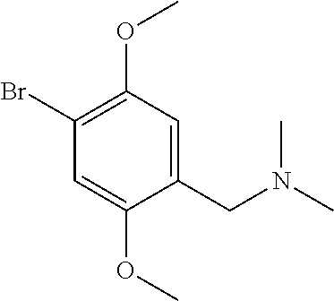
C1(Br)=C(OC)C=C(CN(C)C)C(OC)=C1
